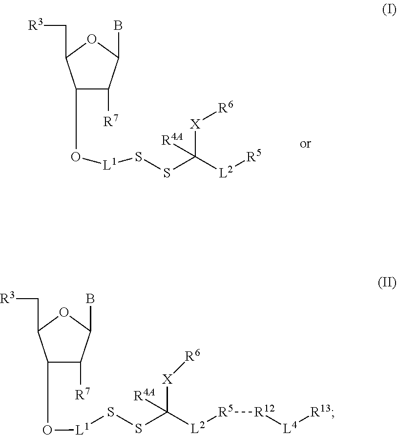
C1(O[L1]SSC([X][R6])([R4A])[L2][R5])C([R7])C(B)OC1C[R3].C1(O[L1]SSC([X][R6])([R4A])[L2][R5][R12][L4][R13])C([R7])C(B)OC1C[R3]
